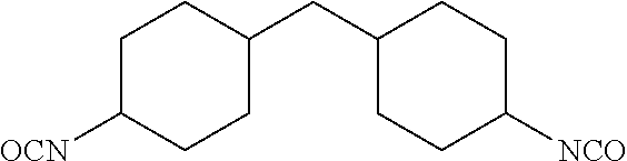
C1C([OCN])CCC(CC2CCC([NCO])CC2)C1
